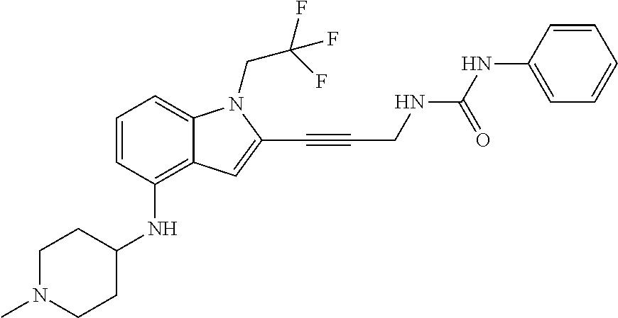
C1=CC(NC2CCN(C)CC2)=C2C(=C1)N(CC(F)(F)F)C(C#CCNC(NC1=CC=CC=C1)=O)=C2
